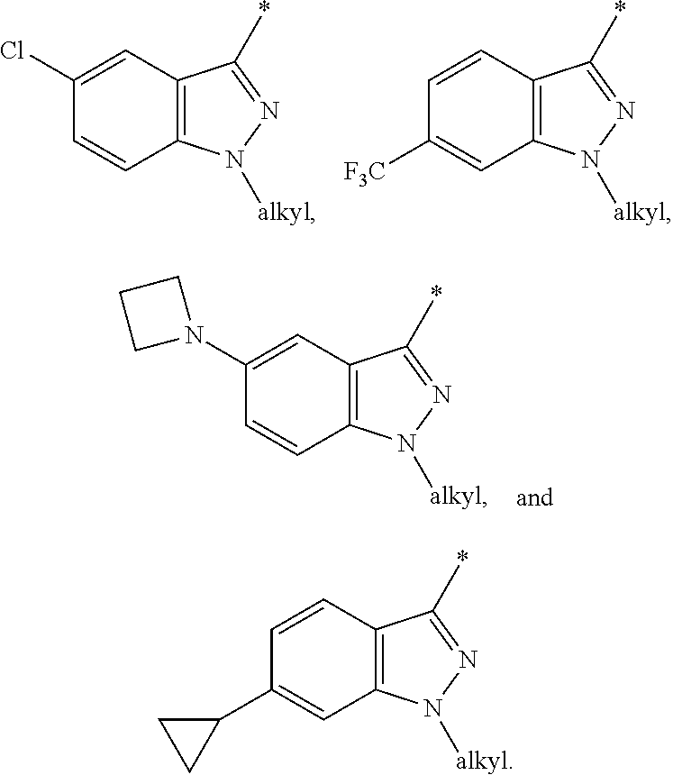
C12=C(C=C(Cl)C=C1)C(*)=NN2[alkyl].C12=C(C=CC([F3C])=C1)C(*)=NN2[alkyl].C12=C(C=CC(C3CC3)=C1)C(*)=NN2[alkyl].C12=C(C=C(N3CCC3)C=C1)C(*)=NN2[alkyl]
